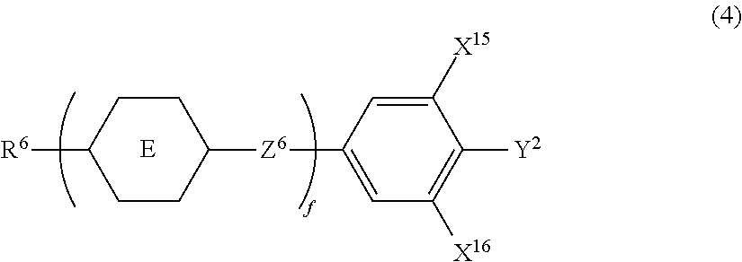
C1CC([Z6]C2=CC([X16])=C([Y2])C([X15])=C2)CCC1[R6]
